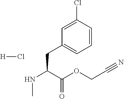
N(C(C(OCC#N)=O)CC1=CC=CC(Cl)=C1)C.[H]Cl
